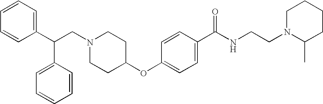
N1(CC(C2=CC=CC=C2)C2=CC=CC=C2)CCC(OC2=CC=C(C(NCCN3C(C)CCCC3)=O)C=C2)CC1
